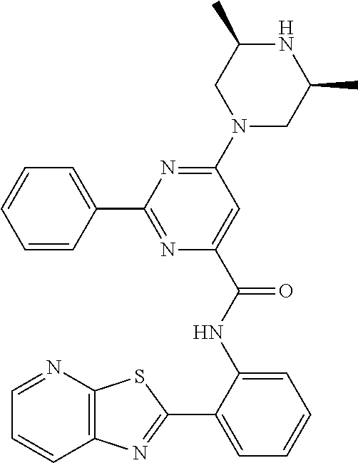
N1(C2=NC(C3=CC=CC=C3)=NC(C(NC3=CC=CC=C3C3=NC4=C(N=CC=C4)S3)=O)=C2)CC(C)NC(C)C1
